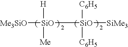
[SiO]([Me3SiO])([H])([Me])[SiO]([SiMe3])([C6H5])[C6H5]
